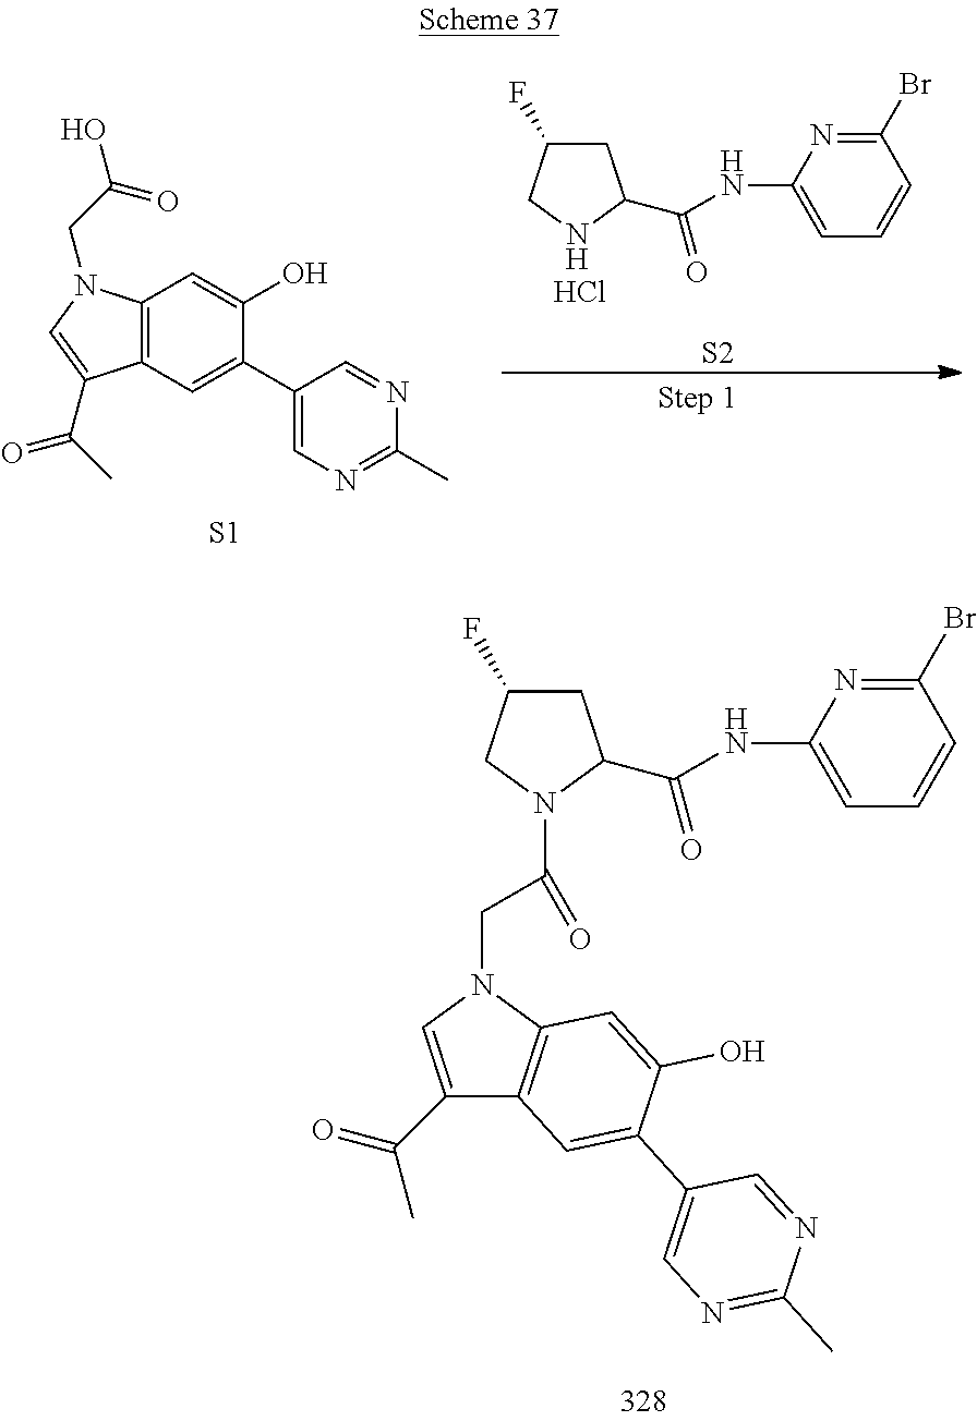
C1C(F)CN(C(CN2C=C(C(=O)C)C3=C2C=C(O)C(C2=CN=C(C)N=C2)=C3)=O)C1C(=O)NC1=CC=CC(Br)=N1.C12=C(C=C(C3=CN=C(C)N=C3)C(O)=C1)C(C(C)=O)=CN2CC(O)=O.[S1].[S2].Cl.C1C(F)CNC1C(=O)NC1=CC=CC(Br)=N1
